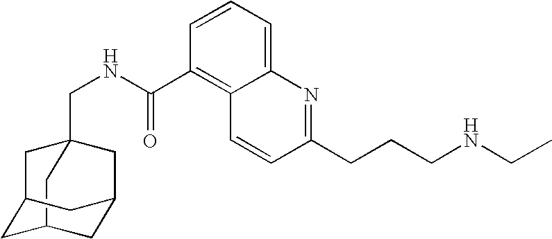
C12(CNC(=O)C3=C4C=CC(CCCNCC)=NC4=CC=C3)CC3CC(C1)CC(C3)C2
